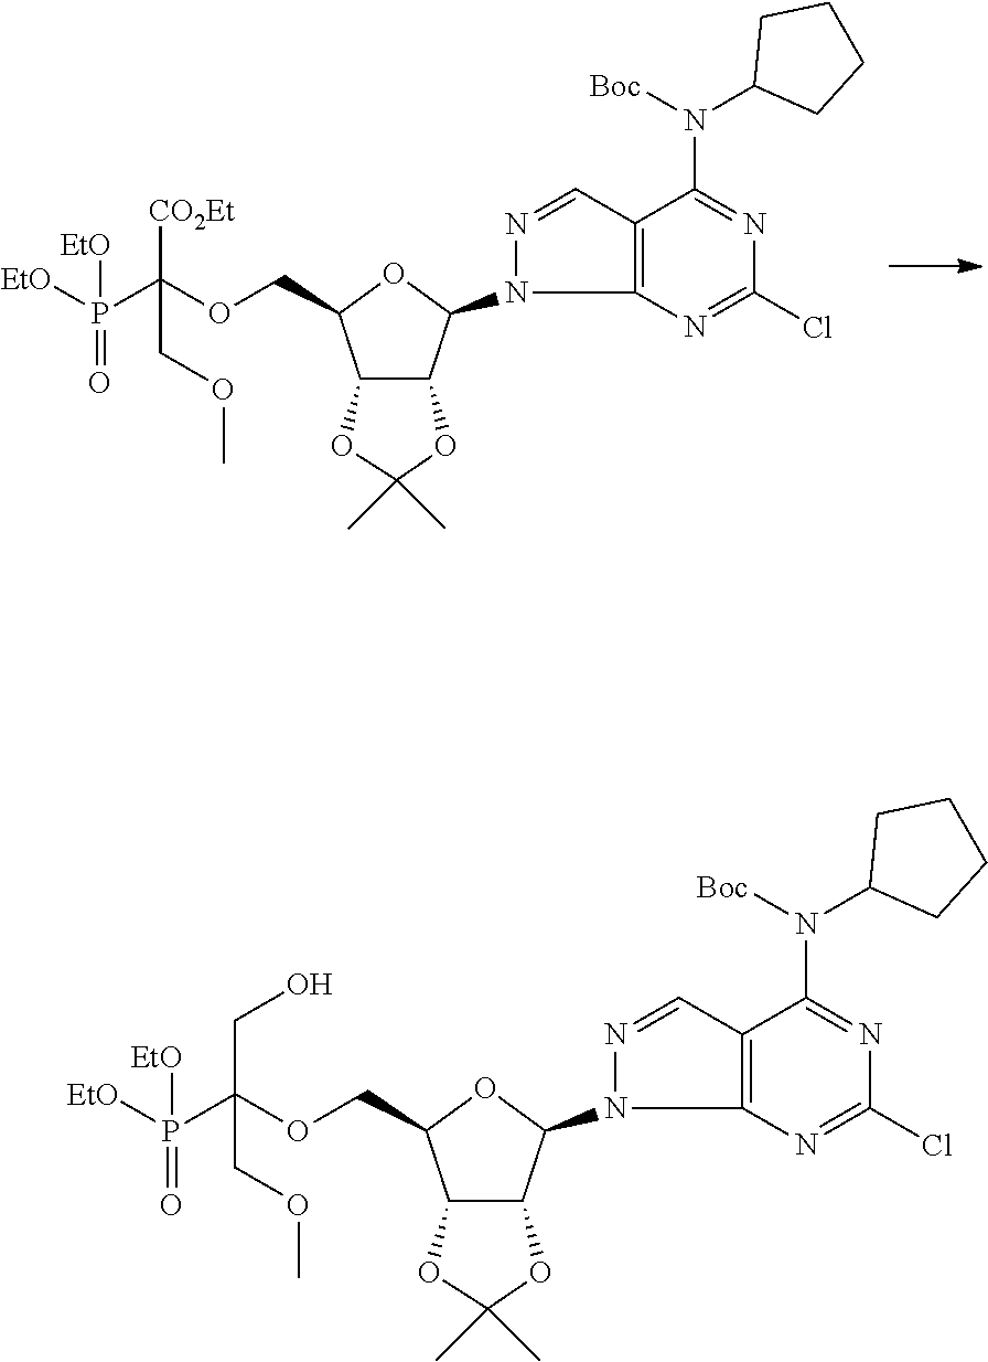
C12C(C(N3N=CC4=C3N=C(Cl)N=C4N(C3CCCC3)[Boc])OC1COC(P([EtO])([EtO])=O)([CO2Et])COC)OC(C)(C)O2.C12C(C(N3N=CC4=C3N=C(Cl)N=C4N(C3CCCC3)[Boc])OC1COC(P([EtO])([EtO])=O)(CO)COC)OC(C)(C)O2
